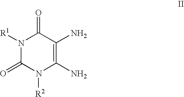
N1([R1])C(=O)N([R2])C(N)=C(N)C1=O
